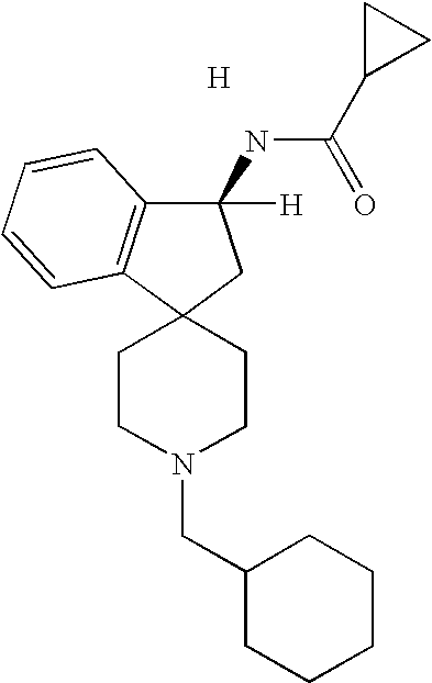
[H].C1CN(CC2CCCCC2)CCC12C1=C(C(NC(=O)C3CC3)([H])C2)C=CC=C1
